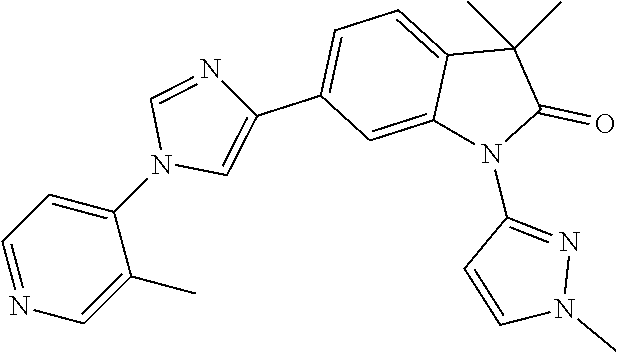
N1(C)N=C(N2C(=O)C(C)(C)C3=CC=C(C4=CN(C5=CC=NC=C5C)C=N4)C=C23)C=C1
